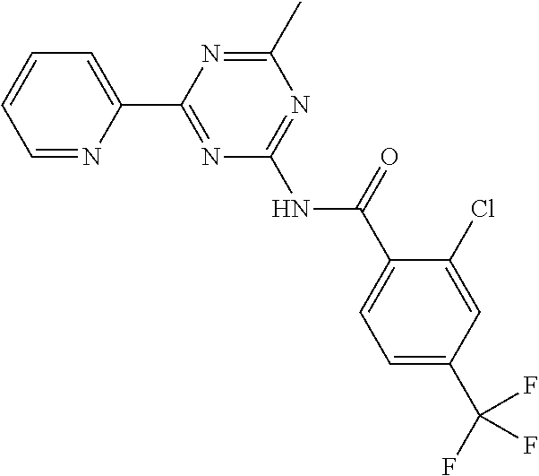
C1=NC(C2=NC(NC(=O)C3=CC=C(C(F)(F)F)C=C3Cl)=NC(C)=N2)=CC=C1
